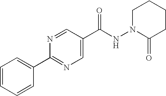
N1=CC(C(NN2CCCCC2=O)=O)=CN=C1C1=CC=CC=C1
